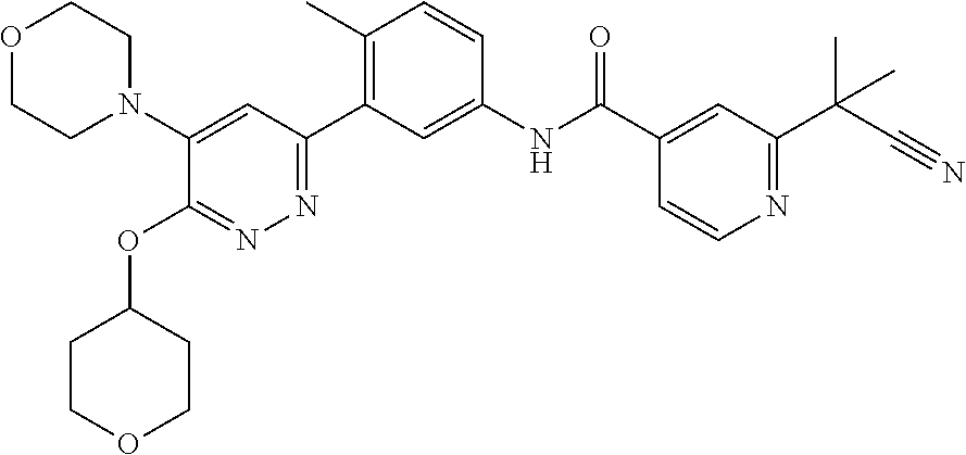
C1(N2CCOCC2)=CC(C2=C(C)C=CC(NC(C3=CC(C(C#N)(C)C)=NC=C3)=O)=C2)=NN=C1OC1CCOCC1
